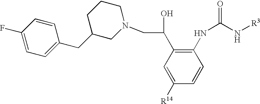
C1=C([R14])C=CC(NC(=O)N[R3])=C1C(CN1CCCC(CC2=CC=C(F)C=C2)C1)O
